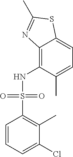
C1=CC=C(Cl)C(C)=C1S(NC1=C2C(=CC=C1C)SC(C)=N2)(=O)=O
